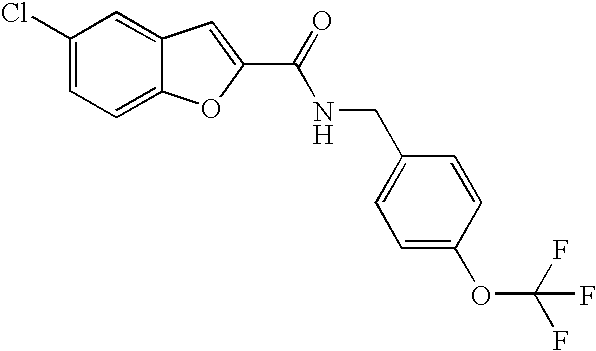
C1(C(=O)NCC2=CC=C(OC(F)(F)F)C=C2)=CC2=CC(Cl)=CC=C2O1
